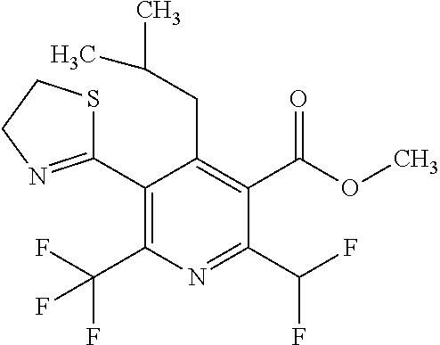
C1(C2=NCCS2)=C(C(F)(F)F)N=C(C(F)F)C(C(OC)=O)=C1CC(C)C
